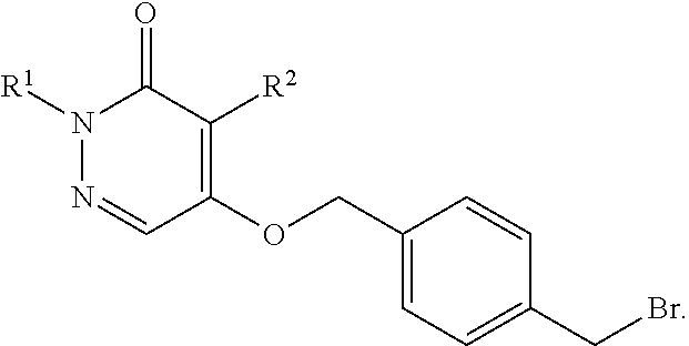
N1([R1])N=CC(OCC2=CC=C(CBr)C=C2)=C([R2])C1=O
